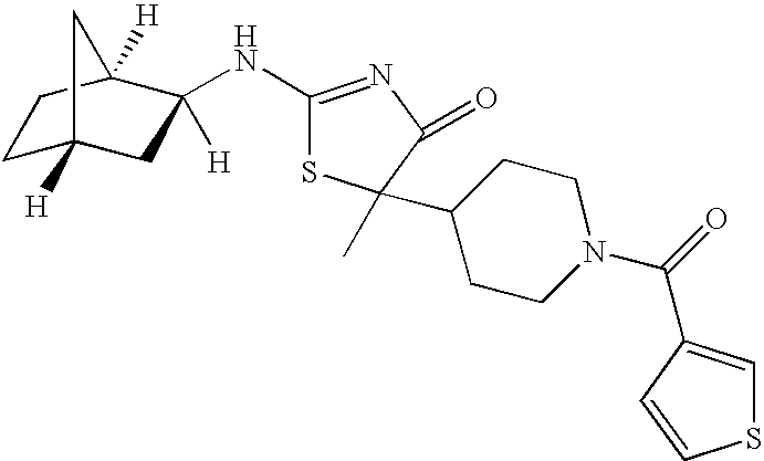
C1C2([H])CC([H])(NC3=NC(=O)C(C)(C4CCN(C(=O)C5=CSC=C5)CC4)S3)C([H])(C1)C2
